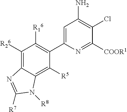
C1([R26])=C2C(=C([R5])C(C3=CC(N)=C(Cl)C([COOR1])=N3)=C1[R16])N([R8])C([R7])=N2
